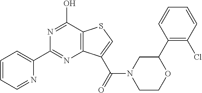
C1=CC=NC(C2=NC3=C(C(O)=N2)SC=C3C(N2CCOC(C3=C(Cl)C=CC=C3)C2)=O)=C1
